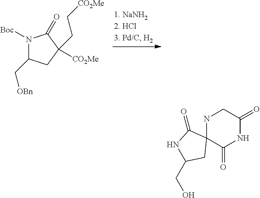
N1([Boc])C(C[OBn])CC([CO2Me])(CC[CO2Me])C1=O.N1C2(C(=O)NC(=O)C1)C(=O)NC(CO)C2
